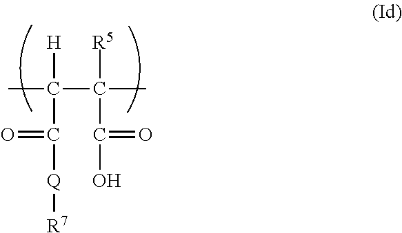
[H]C(C([R5])(C)C(=O)O)(C)C(=O)[Q][R7]
